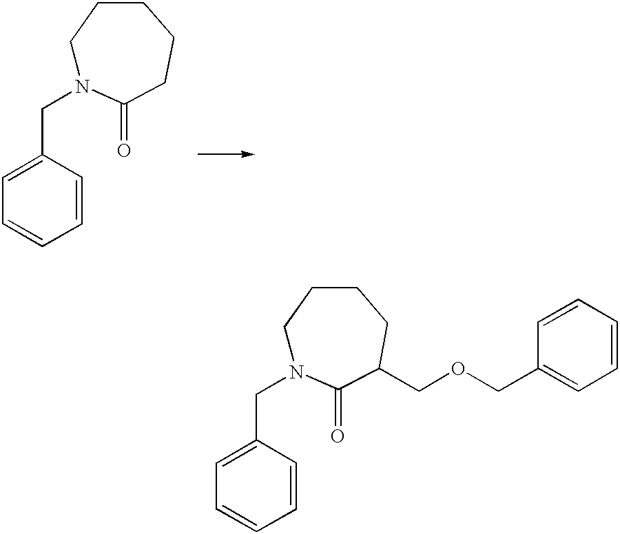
C1N(CC2=CC=CC=C2)C(=O)CCCC1.C1N(CC2=CC=CC=C2)C(=O)C(COCC2=CC=CC=C2)CCC1
